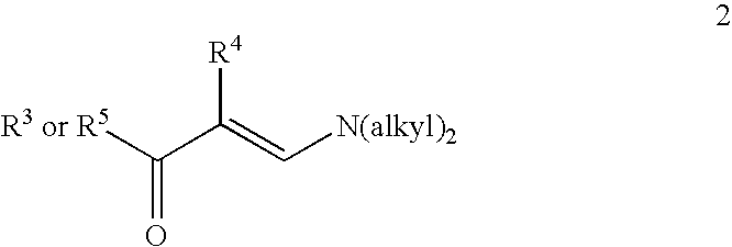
[R3 or R5]C(C([R4])=C[N(alkyl)2])=O
